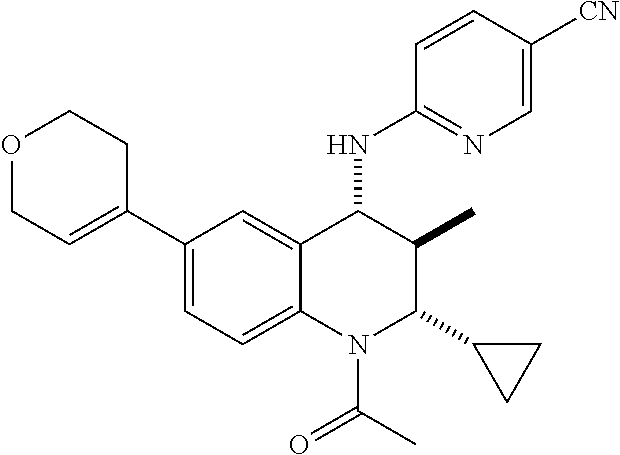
C1(C2=CCOCC2)=CC=C2C(=C1)C(NC1=NC=C([CN])C=C1)C(C)C(C1CC1)N2C(C)=O
